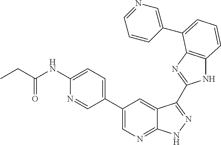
C1(C2=CN=C3C(=C2)C(C2=NC4=C(N2)C=CC=C4C2=CN=CC=C2)=NN3)=CC=C(NC(=O)CC)N=C1
